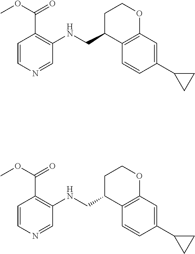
C1C(CNC2=C(C(OC)=O)C=CN=C2)C2=C(OC1)C=C(C1CC1)C=C2.C1C(CNC2=C(C(OC)=O)C=CN=C2)C2=C(OC1)C=C(C1CC1)C=C2
